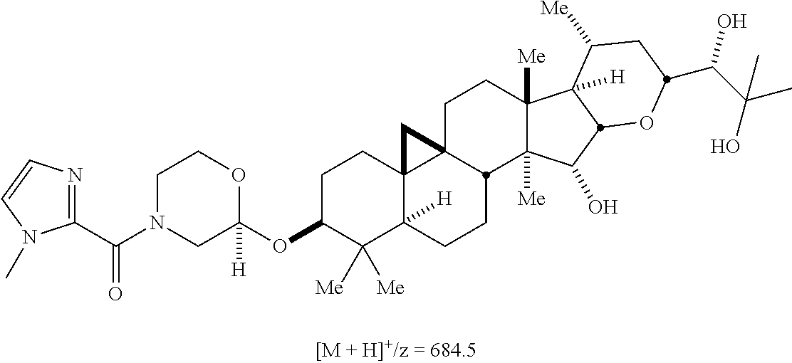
C1C(OC2([H])OCCN(C(C3=NC=CN3C)=O)C2)C([Me])([Me])C2([H])C3(C1)C1(CCC4([Me])C([Me])(C(O)C5C4([H])C([Me])CC(C(C(C)(O)C)O)O5)C1CC2)C3
